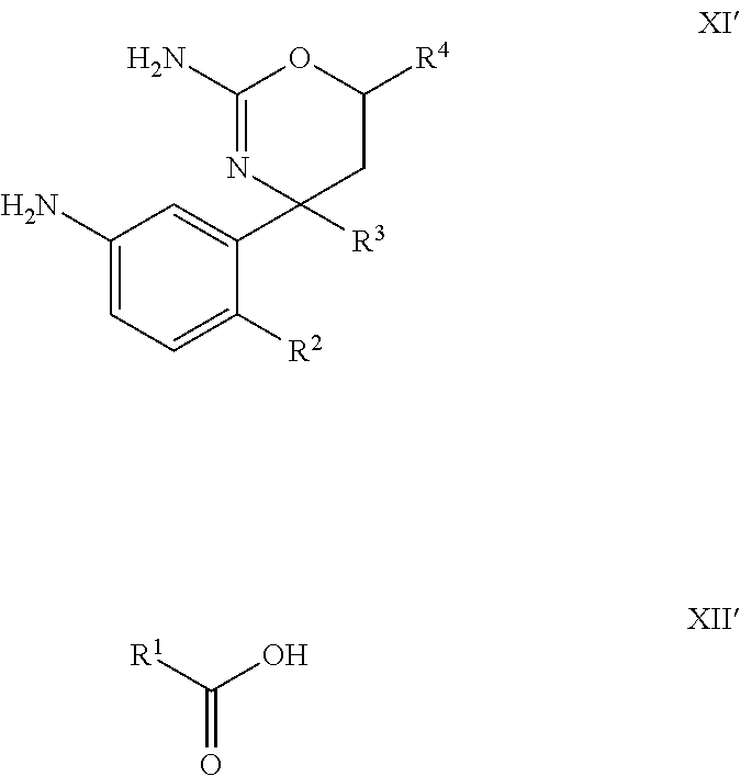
C1(N)=CC=C([R2])C(C2([R3])CC([R4])OC(N)=N2)=C1.C(=O)([R1])O
